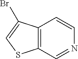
C12=C(C=NC=C1)SC=C2Br
